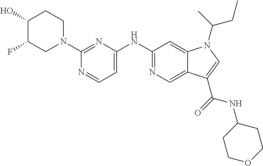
N1=C(NC2=CC=NC(N3CCC(O)C(F)C3)=N2)C=C2C(=C1)C(C(=O)NC1CCOCC1)=CN2C(C)CC
